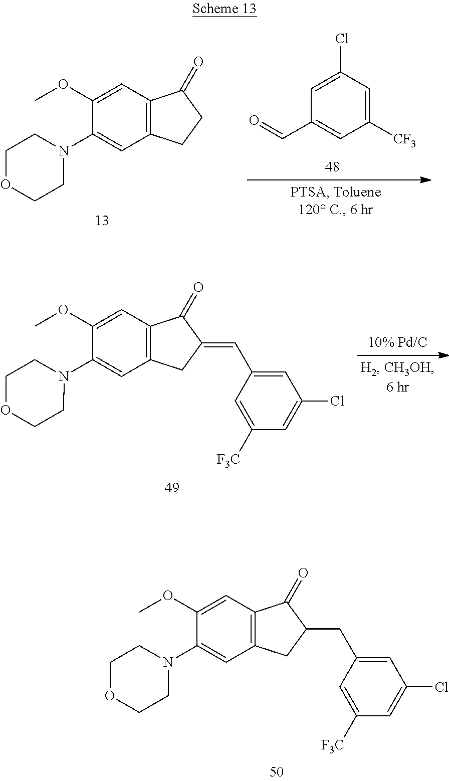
COC1=CC2=C(C=C1N1CCOCC1)CC(CC1=CC(Cl)=CC([F3C])=C1)C2=O.C1(N2CCOCC2)=CC2=C(C=C1OC)C(=O)CC2.C1=C(Cl)C=C([CF3])C=C1C=O.COC1=CC2=C(C=C1N1CCOCC1)CC(=CC1=CC(Cl)=CC([F3C])=C1)C2=O
